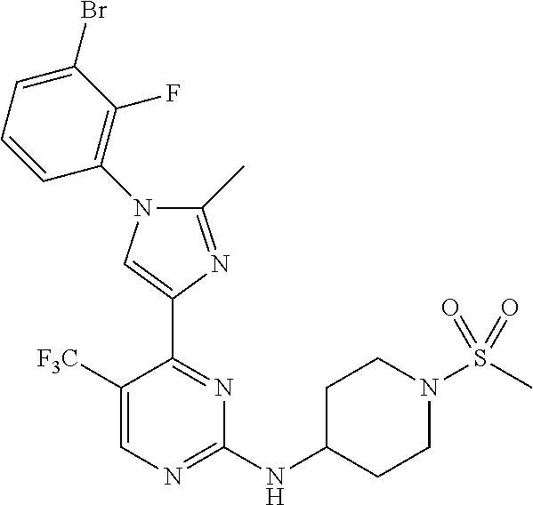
C1(NC2CCN(S(C)(=O)=O)CC2)=NC=C([F3C])C(C2=CN(C3=C(F)C(Br)=CC=C3)C(C)=N2)=N1
